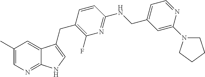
C1(C)=CN=C2C(=C1)C(CC1=C(F)N=C(NCC3=CC=NC(N4CCCC4)=C3)C=C1)=CN2
